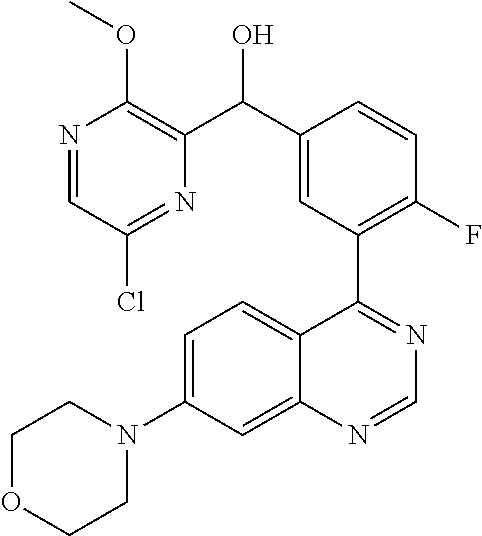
N1=CC(Cl)=NC(C(C2=CC(C3=NC=NC4=CC(N5CCOCC5)=CC=C34)=C(F)C=C2)O)=C1OC
